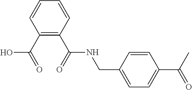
C(NC(C1=C(C(O)=O)C=CC=C1)=O)C1=CC=C(C(C)=O)C=C1
